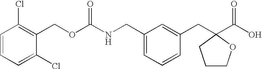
C1=CC=C(Cl)C(COC(NCC2=CC=CC(CC3(C(O)=O)OCCC3)=C2)=O)=C1Cl
